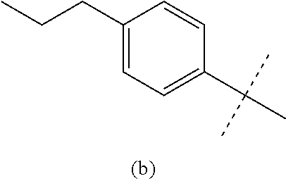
C1(CCC)=CC=C(C(C)(C)C)C=C1
